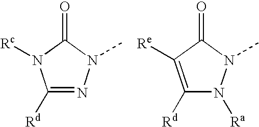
C1([Rd])=NN(C)C(=O)N1[Rc].C1([Rd])=C([Re])C(=O)N(C)N1[Ra]
